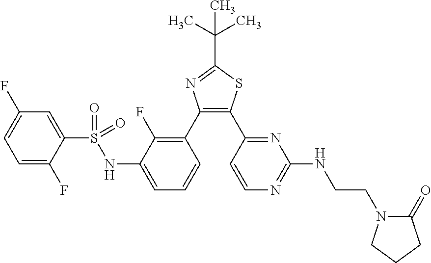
C1=C(F)C(S(=O)(=O)NC2=CC=CC(C3=C(C4=NC(NCCN5C(=O)CCC5)=NC=C4)SC(C(C)(C)C)=N3)=C2F)=CC(F)=C1
